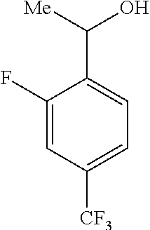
C1=C(C([Me])O)C(F)=CC([CF3])=C1
